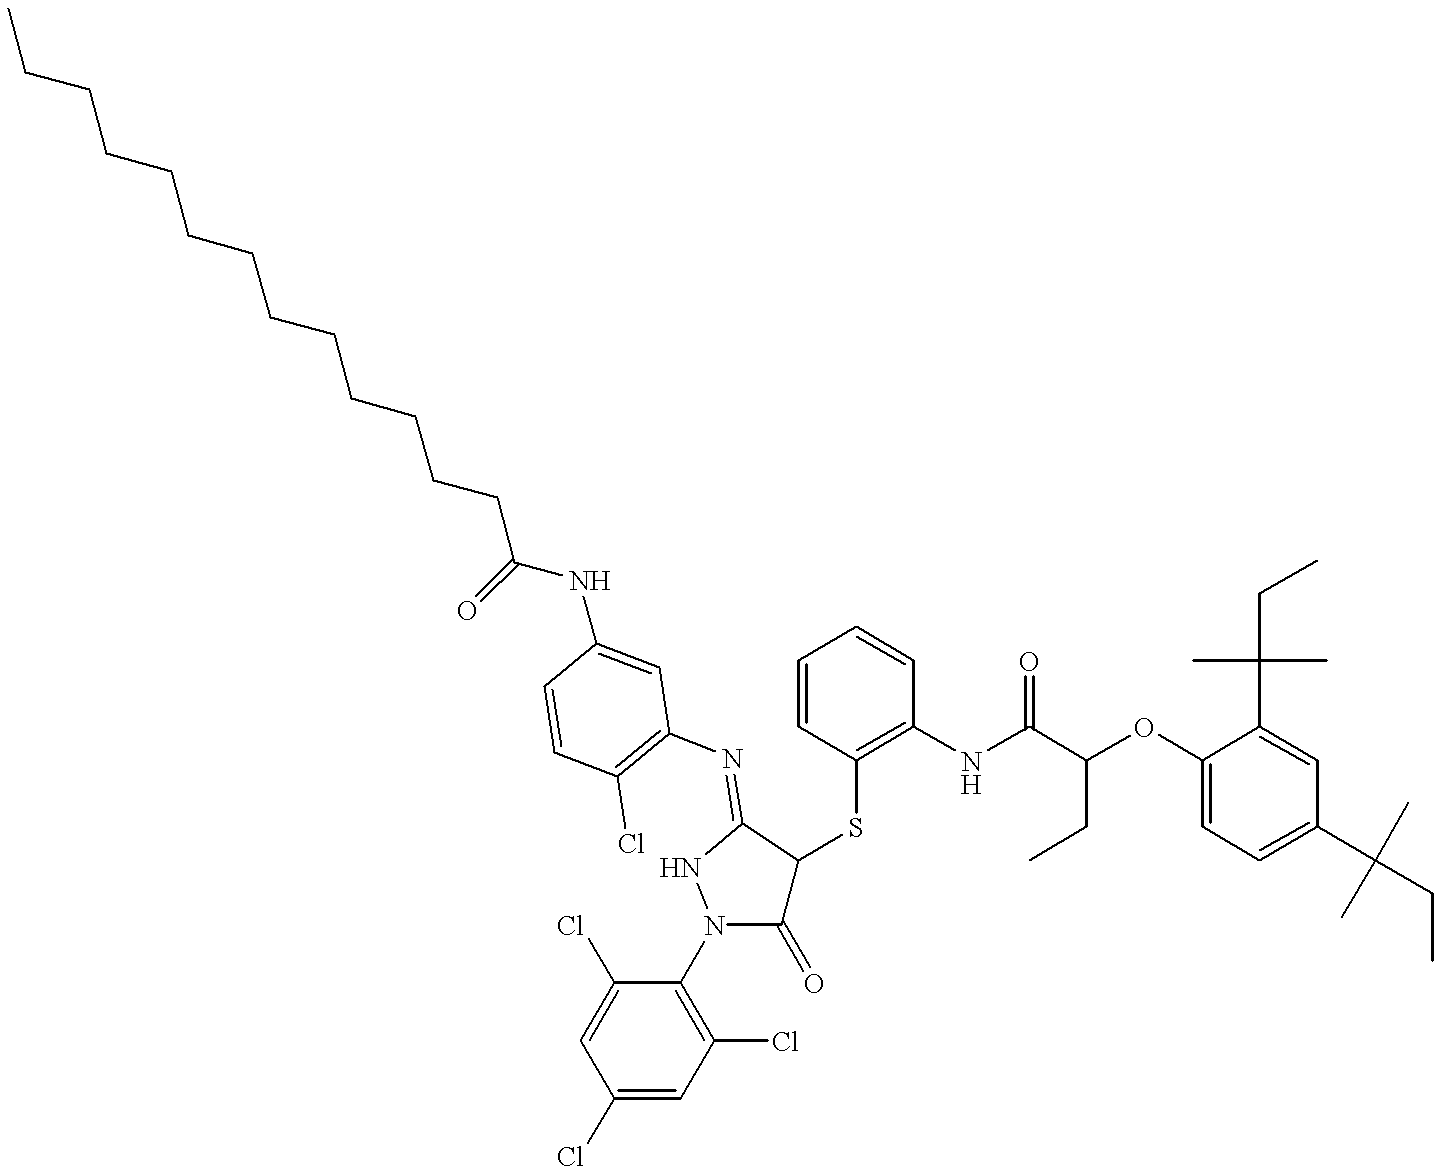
C1=CC(SC2C(=O)N(C3=C(Cl)C=C(Cl)C=C3Cl)NC2=NC2=C(Cl)C=CC(NC(=O)CCCCCCCCCCCCC)=C2)=C(NC(C(OC2=CC=C(C(CC)(C)C)C=C2C(CC)(C)C)CC)=O)C=C1
